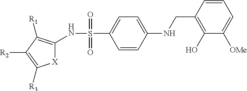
N(S(=O)(=O)C1=CC=C(NCC2=C(O)C([OMe])=CC=C2)C=C1)C1=C([R1])C([R2])=C([R3])[X]1
